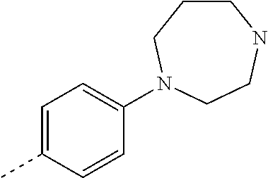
C1=C(C)C=CC(N2CCCNCC2)=C1
